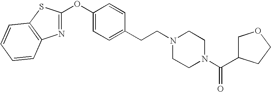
O(C1=CC=C(CCN2CCN(C(=O)C3COCC3)CC2)C=C1)C1=NC2=C(S1)C=CC=C2
